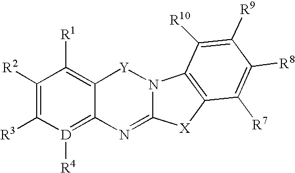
[D]1([R4])=C2C(=C([R1])C([R2])=C1[R3])[Y]N1C(=N2)[X]C2=C1C([R10])=C([R9])C([R8])=C2[R7]
